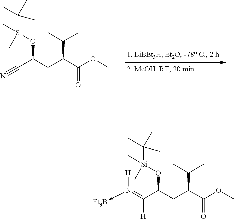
C(C(CC(C(OC)=O)C(C)C)O[Si](C(C)(C)C)(C)C)#N.C(C(CC(C(OC)=O)C(C)C)O[Si](C(C)(C)C)(C)C)(=N([H])->[Et3B])[H]
